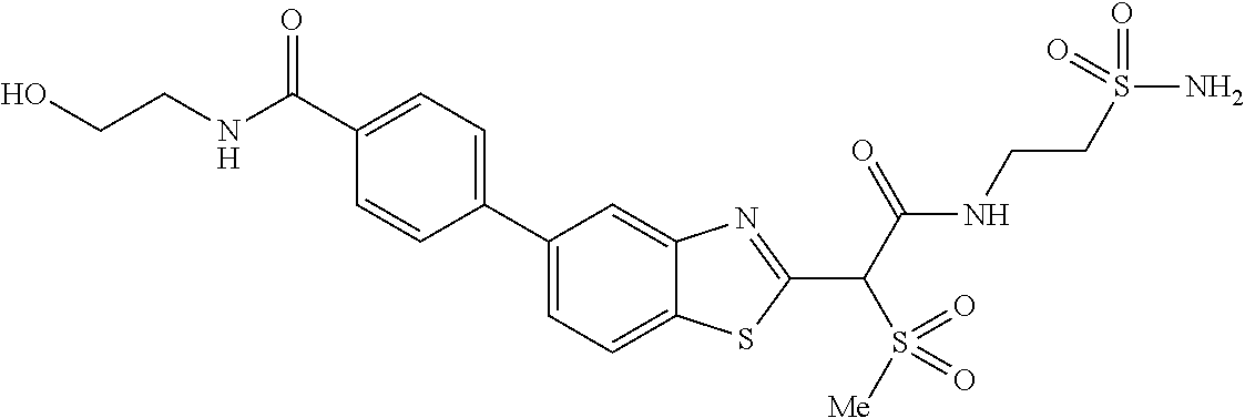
C1=C(C2=CC=C(C(NCCO)=O)C=C2)C=C2C(=C1)SC(C(C(NCCS(N)(=O)=O)=O)S(=O)([Me])=O)=N2
